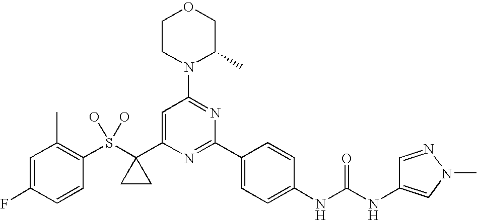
C1CN(C2=NC(C3=CC=C(NC(NC4=CN(C)N=C4)=O)C=C3)=NC(C3(S(O)(O)C4=C(C)C=C(F)C=C4)CC3)=C2)C(C)CO1
